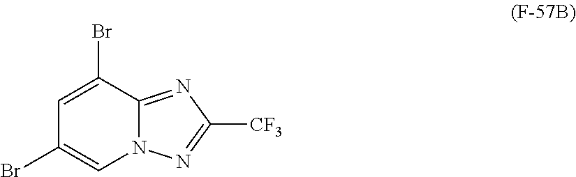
C1=C(Br)C2=NC([CF3])=NN2C=C1Br
